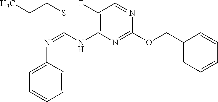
C1(F)=C(NC(SCCC)=NC2=CC=CC=C2)N=C(OCC2=CC=CC=C2)N=C1
